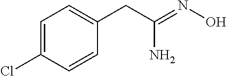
C1=C(Cl)C=CC(CC(=NO)N)=C1
